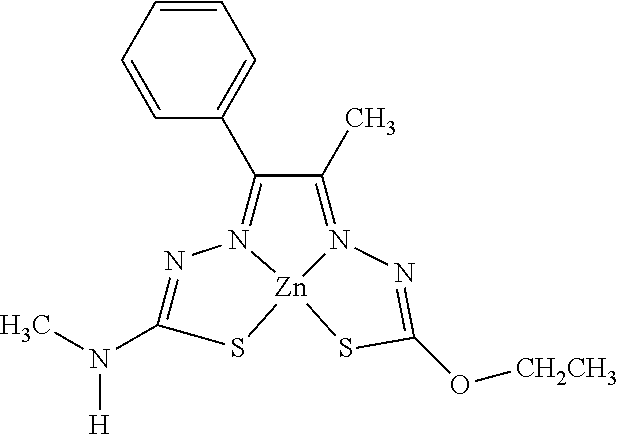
N1=C(N(C)[H])S[Zn]23N1=C(C1=CC=CC=C1)C(C)=N2N=C(O[CH2CH3])S3
